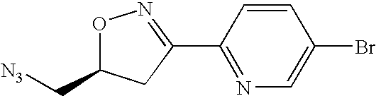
[N3]CC1ON=C(C2=NC=C(Br)C=C2)C1
